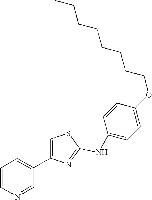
N(C1=NC(C2=CC=CN=C2)=CS1)C1=CC=C(OCCCCCCCC)C=C1
